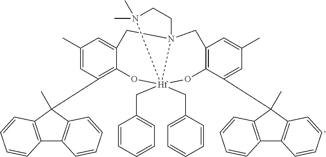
C12=C(C(C)(C3=C4C(=CC(C)=C3)CN35[Hf](CC6=CC=CC=C6)(CC6=CC=CC=C6)(O4)(OC4=C(C=C(C)C=C4C4(C)C6=C(C7=C4C=CC=C7)C=CC=C6)C3)N(C)(C)CC5)C3=C1C=CC=C3)C=CC=C2
